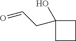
C1C(O)(CC=O)CC1
